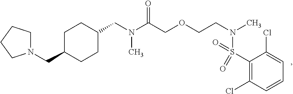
N(C(COCCN(C)S(C1=C(Cl)C=CC=C1Cl)(=O)=O)=O)(C)CC1CCC(CN2CCCC2)CC1
